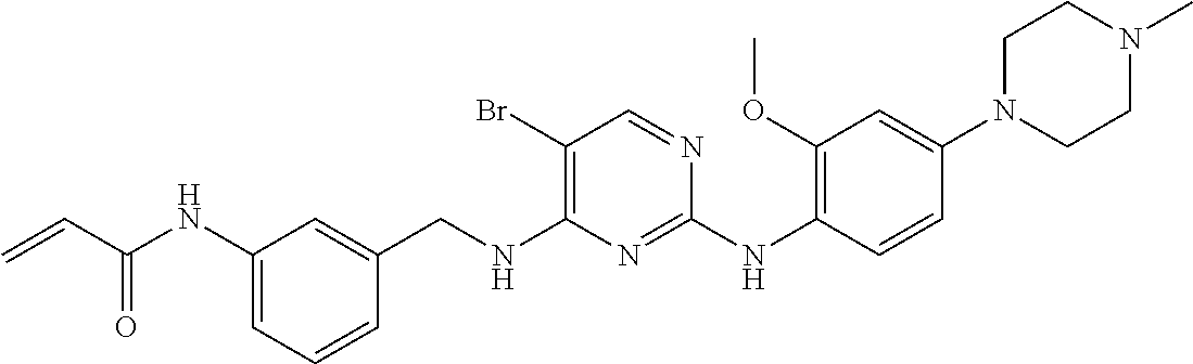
C1=C(NC(=O)C=C)C=C(CNC2=C(Br)C=NC(NC3=C(OC)C=C(N4CCN(C)CC4)C=C3)=N2)C=C1
